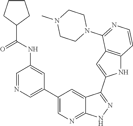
C1(C2=CN=CC(NC(C3CCCC3)=O)=C2)=CN=C2C(=C1)C(C1=CC3=C(N1)C=CN=C3N1CCN(C)CC1)=NN2
